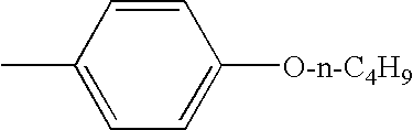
C1=CC(C)=CC=C1[O-n-C4H9]
